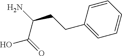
C1(CCC(N)C(=O)O)=CC=CC=C1
